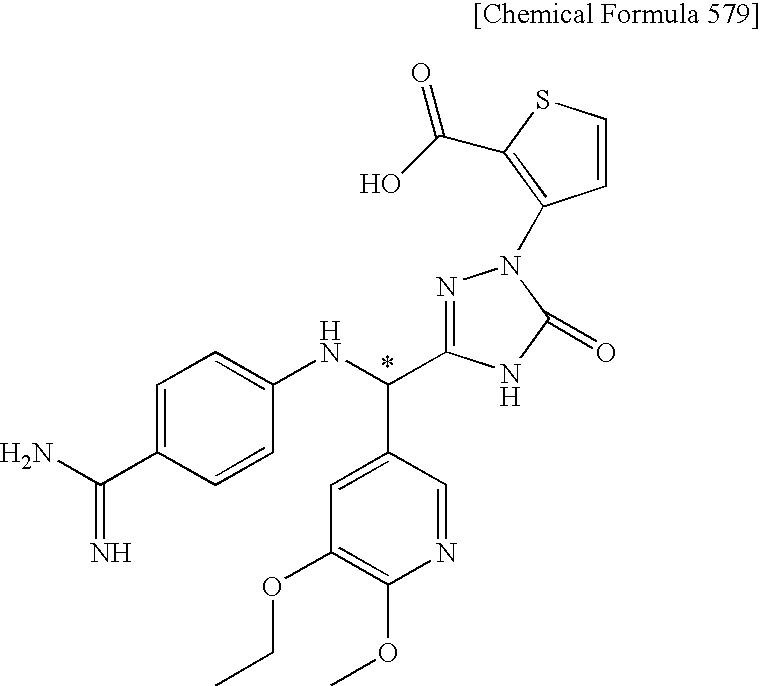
C1=C(C(=N)N)C=CC(NC(C2=CC(OCC)=C(OC)N=C2)C2=NN(C3=C(C(O)=O)SC=C3)C(=O)N2)=C1
